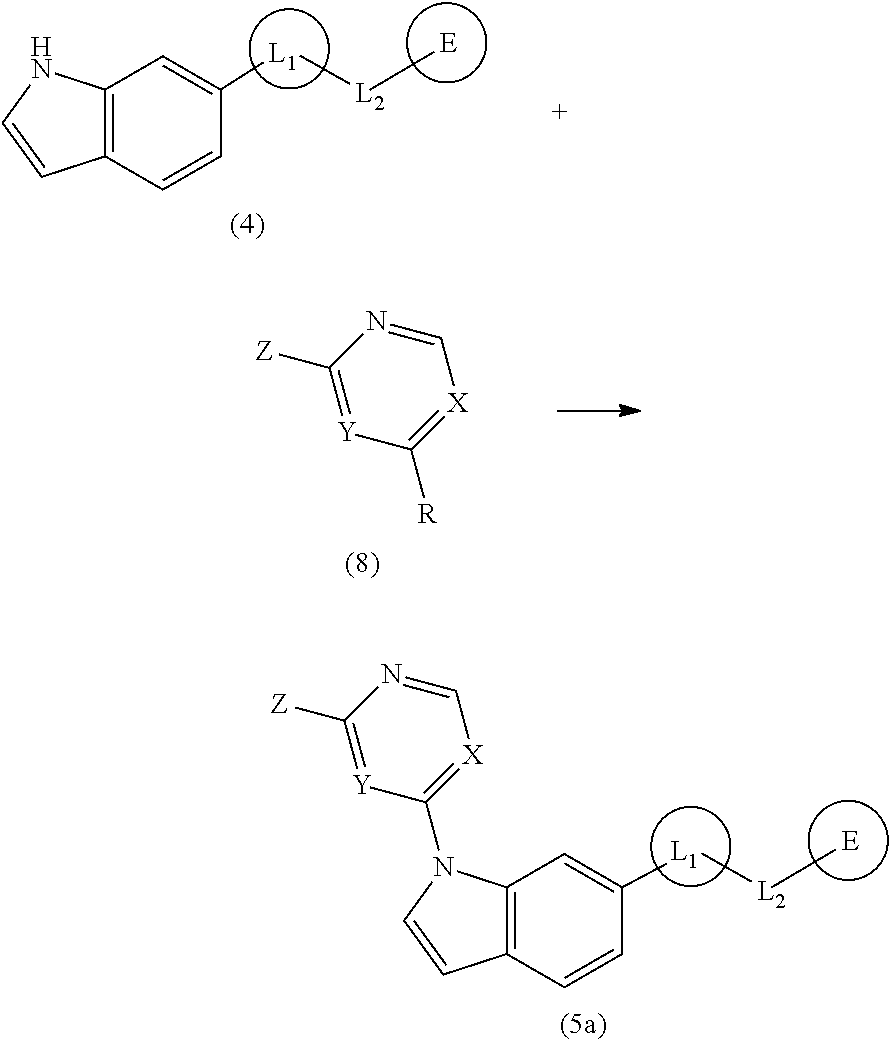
C1([R])=[X]C=NC([Z])=[Y]1.[L1]([L2][E])C1=CC2=C(C=C1)C=CN2.[L1]([L2][E])C1=CC2=C(C=C1)C=CN2C1=[X]C=NC([Z])=[Y]1
